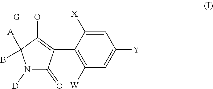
[G]OC1=C(C2=C([W])C=C([Y])C=C2[X])C(=O)N([D])C1([A])B
